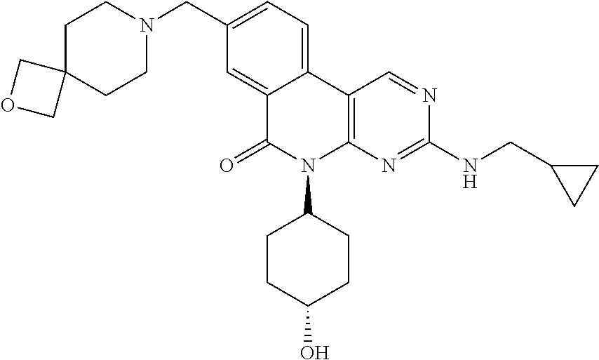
C1(CN2CCC3(CC2)COC3)=CC=C2C(=C1)C(=O)N(C1CCC(O)CC1)C1=C2C=NC(NCC2CC2)=N1
